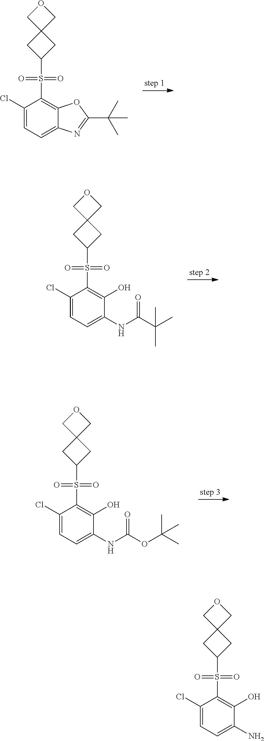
C1(Cl)=CC=C2C(=C1S(C1CC3(C1)COC3)(=O)=O)OC(C(C)(C)C)=N2.C1(Cl)=CC=C(NC(C(C)(C)C)=O)C(O)=C1S(C1CC2(C1)COC2)(=O)=O.C1(Cl)=CC=C(NC(OC(C)(C)C)=O)C(O)=C1S(C1CC2(C1)COC2)(=O)=O.C1(Cl)=CC=C(N)C(O)=C1S(C1CC2(C1)COC2)(=O)=O
